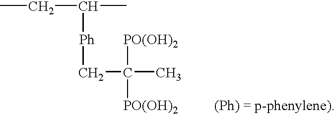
C(C(C)([PO(OH)2])[PO(OH)2          (Ph) = p-phenylene)])[Ph]C(C)CC
